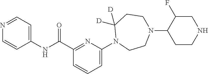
N1=CC=C(NC(C2=NC(N3CCN(C4CCNCC4F)CCC3([D])[D])=CC=C2)=O)C=C1
